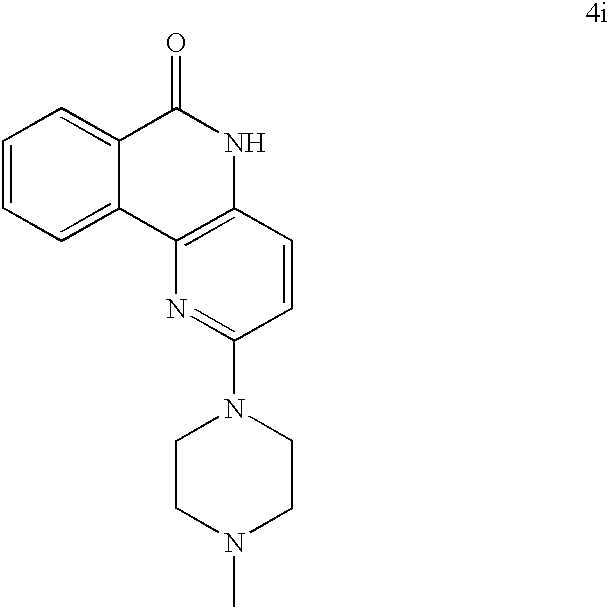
C1=CC=C2C(=C1)C(=O)NC1=C2N=C(N2CCN(C)CC2)C=C1
